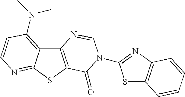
C12=C(SC3=NC=CC(N(C)C)=C13)C(=O)N(C1=NC3=C(S1)C=CC=C3)C=N2
